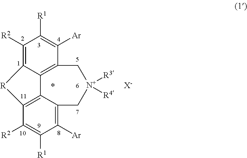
C1([R2])=C2C3=C(C([Ar])=C1[R1])C[N+]([R3])([R4])CC1=C([Ar])C([R1])=C([R2])C(=C31)[R]2.[X-]
